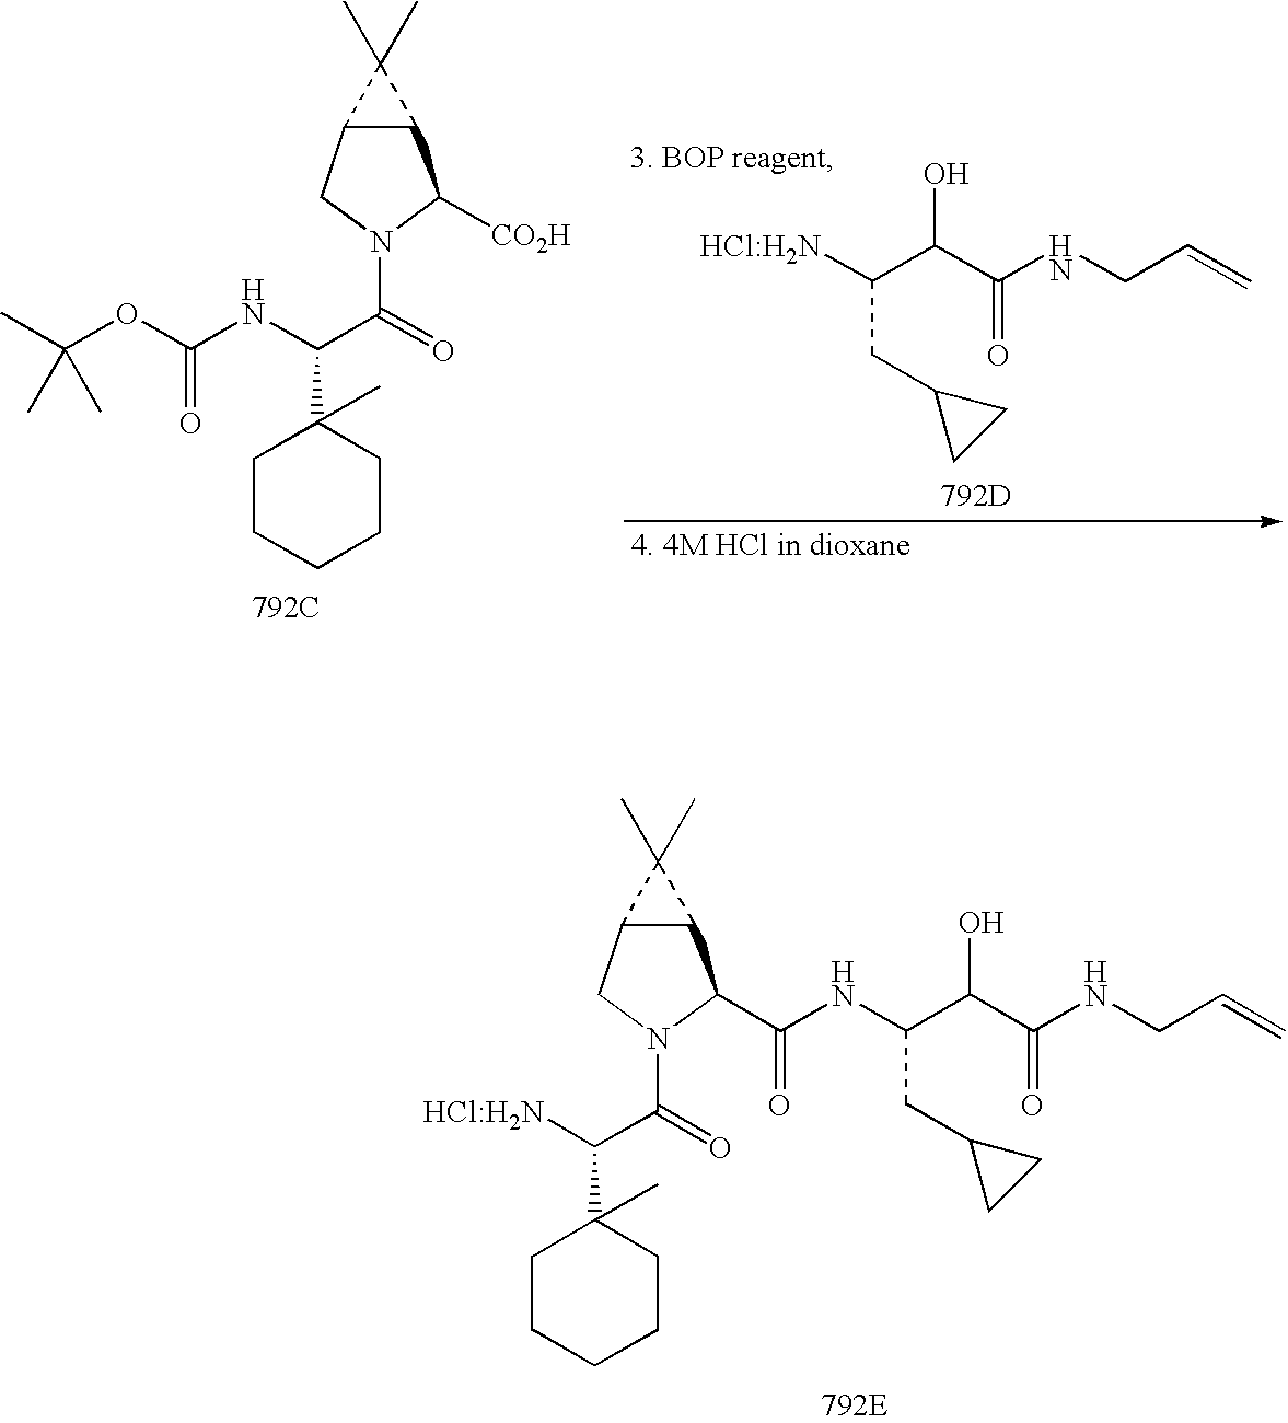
[HCl:H2N]C(C(C(NCC=C)=O)O)CC1CC1.[792D].C(OC(NC(C(=O)N1CC2C(C1[CO2H])C2(C)C)C1(C)CCCCC1)=O)(C)(C)C.[792C].[HCl:H2N]C(C(=O)N1CC2C(C1C(NC(C(C(NCC=C)=O)O)CC1CC1)=O)C2(C)C)C1(C)CCCCC1
